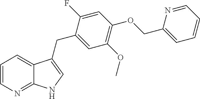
C1=CN=C2C(=C1)C(CC1=CC(OC)=C(OCC3=CC=CC=N3)C=C1F)=CN2
